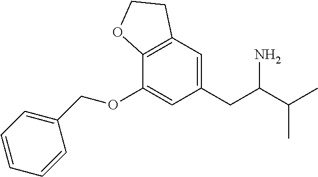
C1=C(CC(C(C)C)N)C=C(OCC2=CC=CC=C2)C2=C1CCO2
